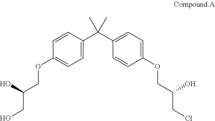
C1=C(C(C2=CC=C(OCC(CCl)O)C=C2)(C)C)C=CC(OCC(CO)O)=C1
